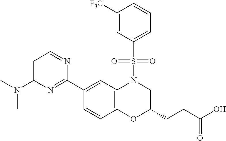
C1(C2=NC(N(C)C)=CC=N2)=CC2=C(C=C1)OC(CCC(O)=O)CN2S(C1=CC=CC([F3C])=C1)(=O)=O
